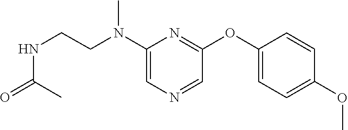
C1(N(CCNC(=O)C)C)=CN=CC(OC2=CC=C(OC)C=C2)=N1
